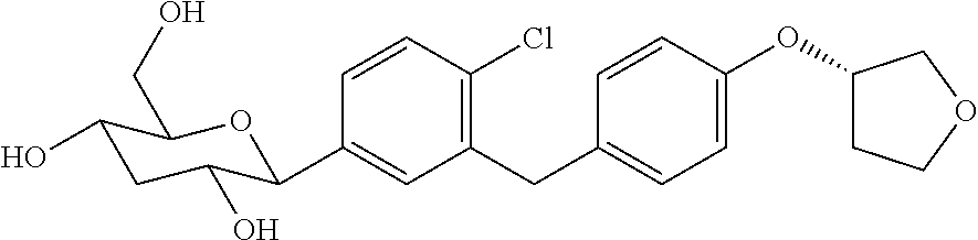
C1=CC(Cl)=C(CC2=CC=C(OC3CCOC3)C=C2)C=C1C1C(O)CC(O)C(CO)O1
